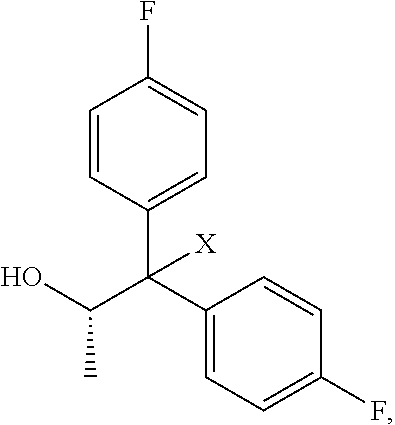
OC(C(C1=CC=C(F)C=C1)(C1=CC=C(F)C=C1)[X])C
